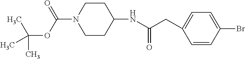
C1CC(NC(CC2=CC=C(Br)C=C2)=O)CCN1C(OC(C)(C)C)=O
